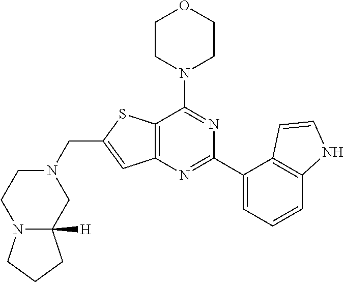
C12=C(N=C(C3=CC=CC4=C3C=CN4)N=C1N1CCOCC1)C=C(CN1CCN3C([H])(C1)CCC3)S2
